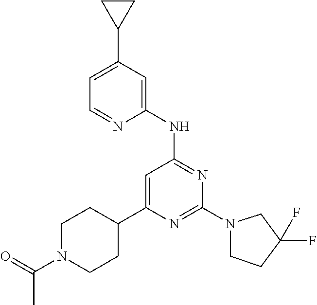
N1=C(N2CCC(F)(F)C2)N=C(NC2=CC(C3CC3)=CC=N2)C=C1C1CCN(C(=O)C)CC1
